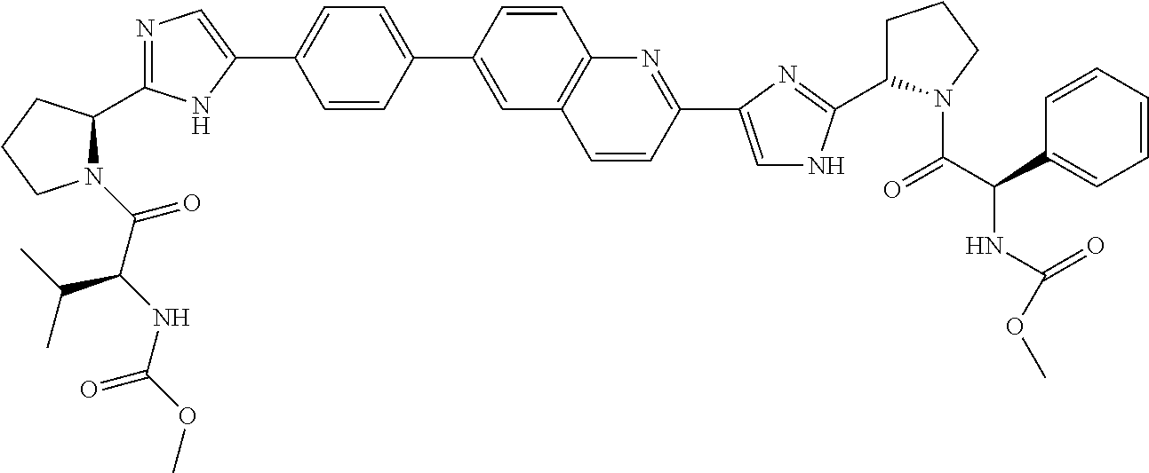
N1(C(=O)C(NC(OC)=O)C(C)C)C(C2=NC=C(C3=CC=C(C4=CC5=C(C=C4)N=C(C4=CNC(C6CCCN6C(C(C6=CC=CC=C6)NC(OC)=O)=O)=N4)C=C5)C=C3)N2)CCC1
